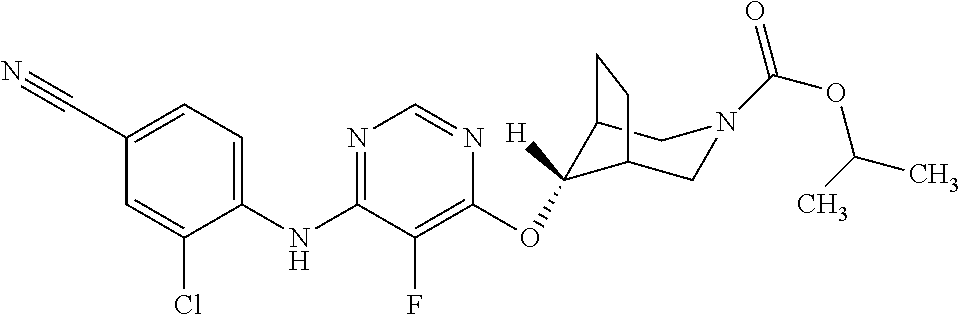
C1=C(C#N)C=C(Cl)C(NC2=NC=NC(OC3([H])C4CN(C(OC(C)C)=O)CC3CC4)=C2F)=C1
